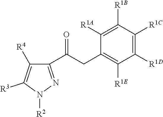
C1(C(CC2=C([R1E])C([R1D])=C([R1C])C([R1B])=C2[R1A])=O)=NN([R2])C([R3])=C1[R4]
